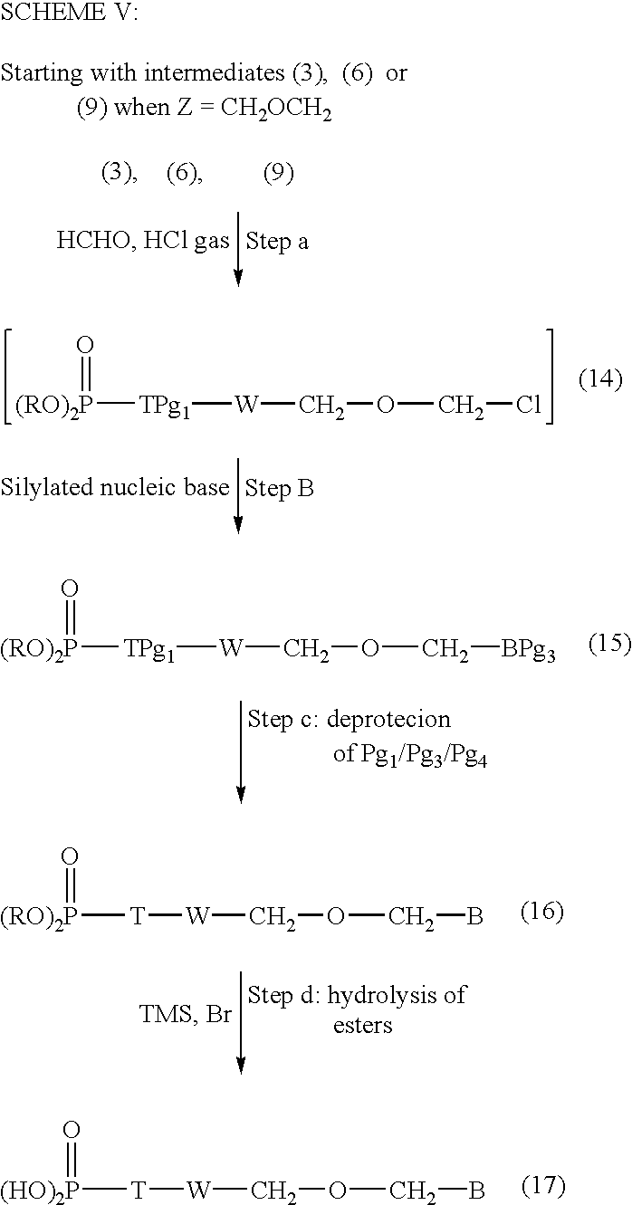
[W](COCCl)[TPg1][(RO)2P]=O.[W](COC[BPg3])[TPg1][(RO)2P]=O.[W](COCB)[T][(RO)2P]=O.[W](COCB)[T][(HO)2P]=O
